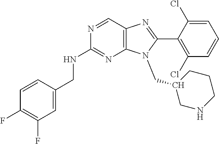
C12=C(C=NC(NCC3=CC(F)=C(F)C=C3)=N1)N=C(C1=C(Cl)C=CC=C1Cl)N2CC1CNCCC1
